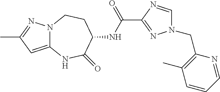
C1(C(=O)NC2CCN3C(=CC(C)=N3)NC2=O)=NN(CC2=C(C)C=CC=N2)C=N1
